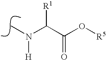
N(C)(C(C(O[R5])=O)[R1])[H]
